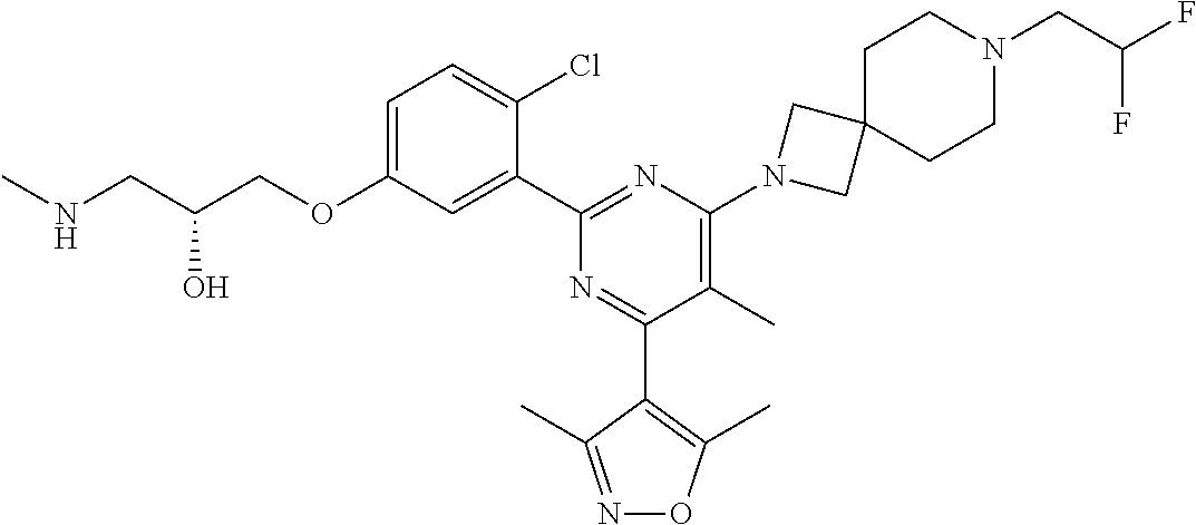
C1=C(OCC(CNC)O)C=C(C2=NC(N3CC4(C3)CCN(CC(F)F)CC4)=C(C)C(C3=C(C)ON=C3C)=N2)C(Cl)=C1
